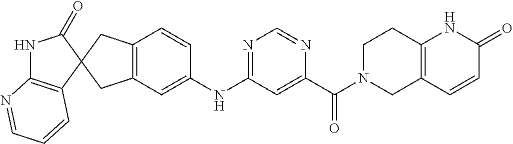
N1C2=C(C=CC=N2)C2(C1=O)CC1=C(C2)C=C(NC2=NC=NC(C(=O)N3CC4=C(CC3)NC(=O)C=C4)=C2)C=C1
